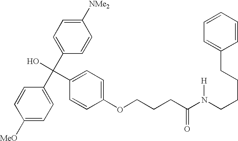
C1([MeO])=CC=C(C(C2=CC=C([NMe2])C=C2)(O)C2=CC=C(OCCCC(N(CCCCC3=CC=CC=C3)[H])=O)C=C2)C=C1
